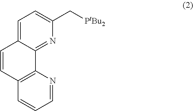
C1=C2C(=NC(C[PtBu2])=C1)C1=C(C=CC=N1)C=C2
